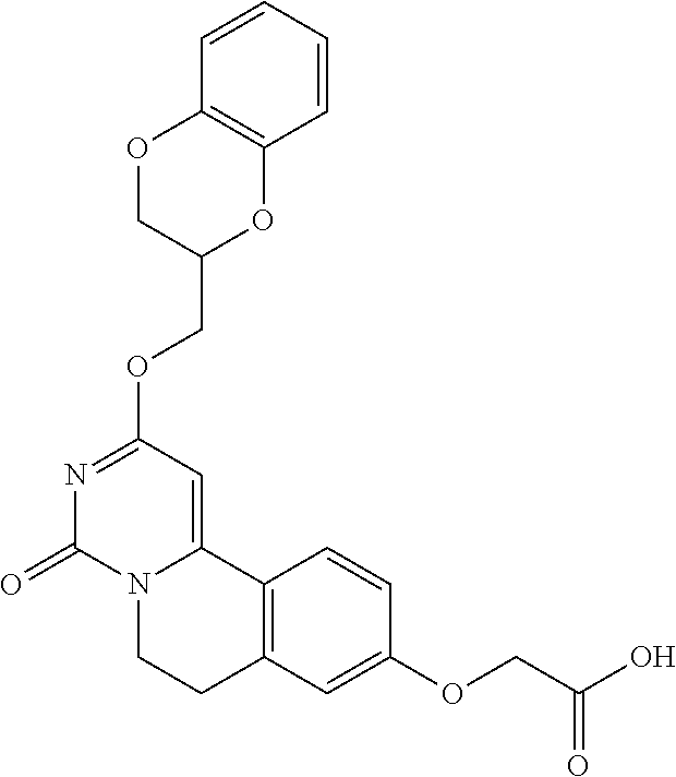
N1=C(OCC2OC3=C(OC2)C=CC=C3)C=C2N(C1=O)CCC1=C2C=CC(OCC(=O)O)=C1
